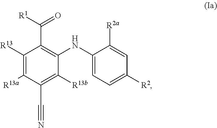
C1([R13])=C([R13a])C(C#N)=C([R13b])C(NC2=CC=C([R2])C=C2[R2a])=C1C([R1])=O
